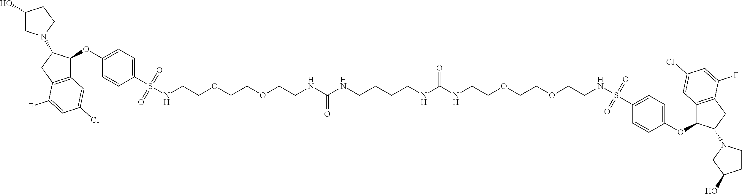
C1(O)CN(C2C(OC3=CC=C(S(NCCOCCOCCNC(NCCCCNC(NCCOCCOCCNS(C4=CC=C(OC5C6=C(CC5N5CCC(O)C5)C(F)=CC(Cl)=C6)C=C4)(=O)=O)=O)=O)(=O)=O)C=C3)C3=C(C2)C(F)=CC(Cl)=C3)CC1
